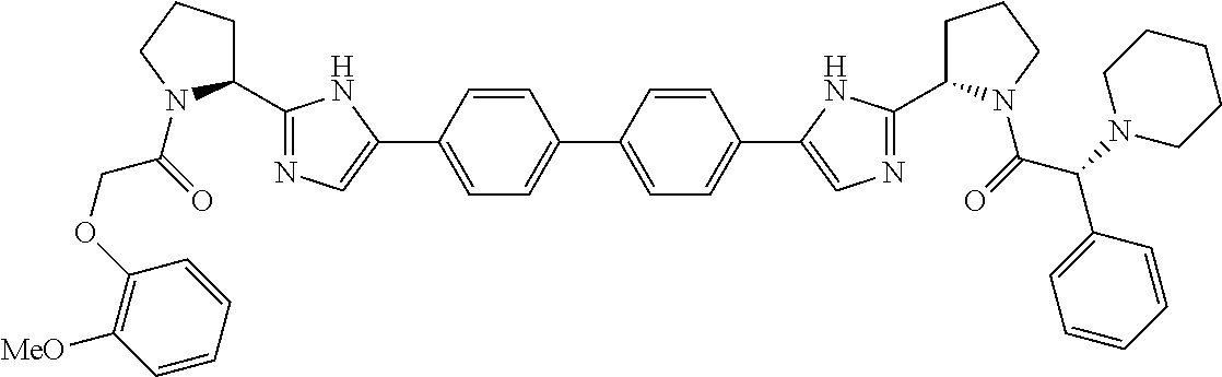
C1=CC(C2=CN=C(C3CCCN3C(COC3=C([MeO])C=CC=C3)=O)N2)=CC=C1C1=CC=C(C2=CN=C(C3CCCN3C(C(C3=CC=CC=C3)N3CCCCC3)=O)N2)C=C1
